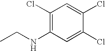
C1(Cl)=C(NCC)C=C(Cl)C(Cl)=C1
